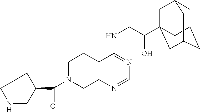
C1NCC(C(N2CC3=C(CC2)C(NCC(O)C24CC5CC(CC(C2)C5)C4)=NC=N3)=O)C1
